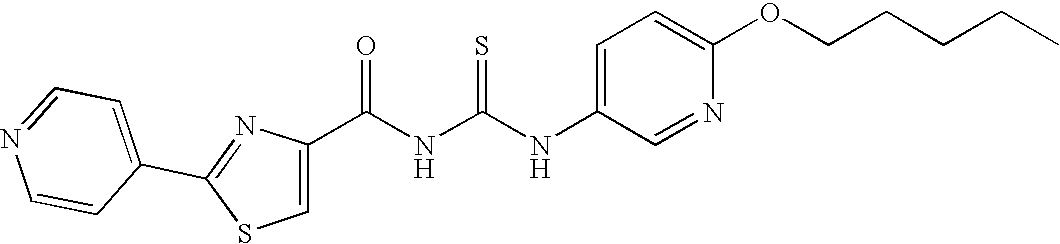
C(NC(NC1=CC=C(OCCCCC)N=C1)=S)(=O)C1=CSC(C2=CC=NC=C2)=N1
